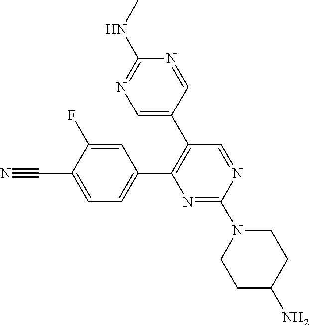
C1(C2=C(C3=CN=C(NC)N=C3)C=NC(N3CCC(N)CC3)=N2)=CC=C(C#N)C(F)=C1
